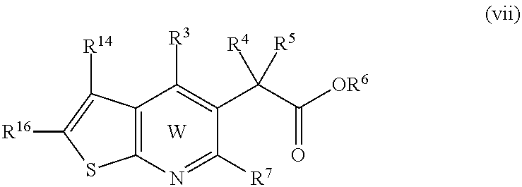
C12=C(N=C([R7])C(C(C([OR6])=O)([R4])[R5])=C1[R3])SC([R16])=C2[R14].[W]
